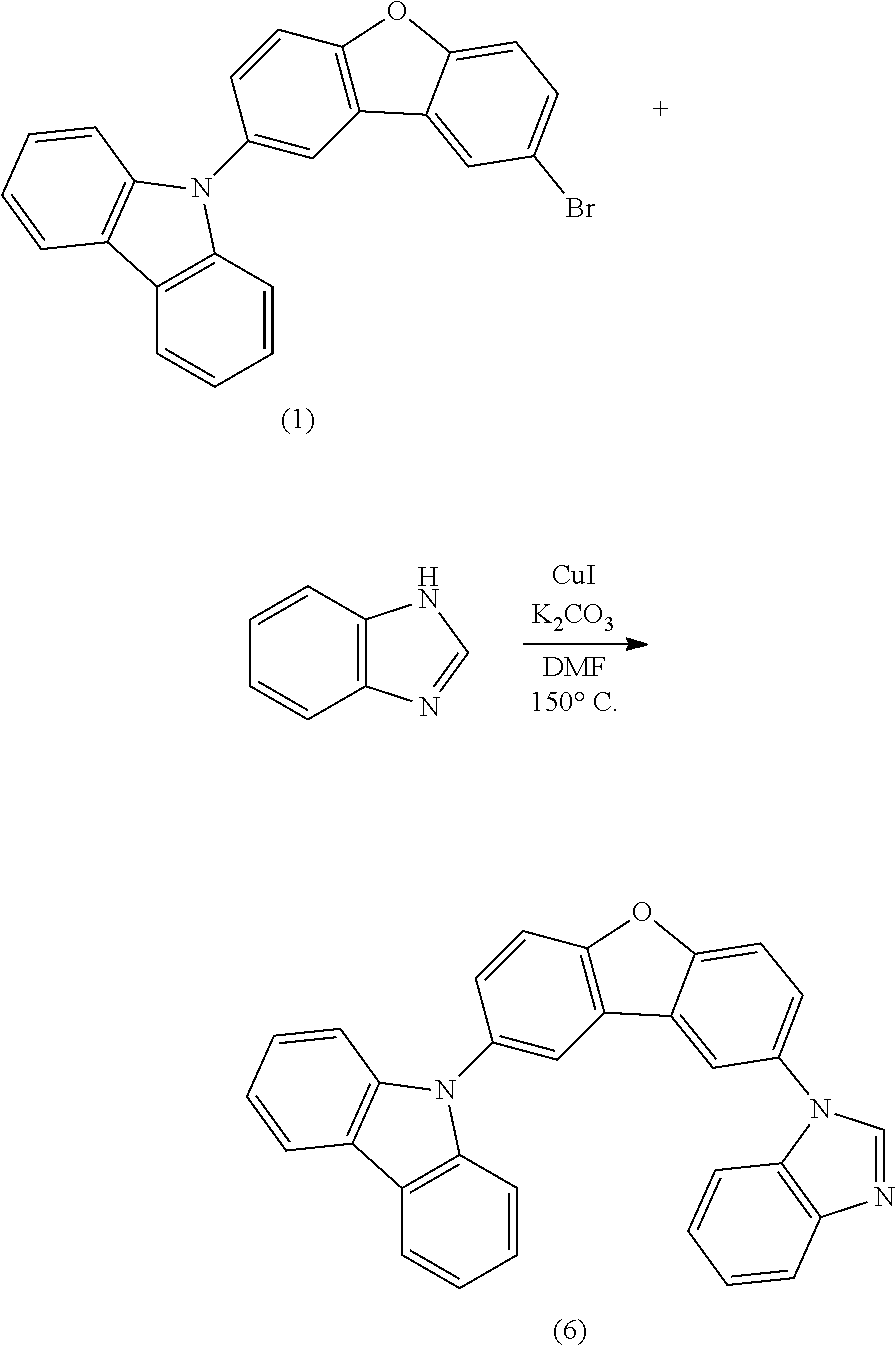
C12=C(C=CC=C1)NC=N2.C1(N2C3=C(C=CC=C3)C3=C2C=CC=C3)=CC2=C(C=C1)OC1=CC=C(Br)C=C21.C1(N2C3=C(C=CC=C3)C3=C2C=CC=C3)=CC2=C(C=C1)OC1=CC=C(N3C=NC4=C3C=CC=C4)C=C21
